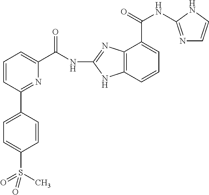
C12=C(C=CC=C1C(NC1=NC=CN1)=O)NC(NC(C1=CC=CC(C3=CC=C(S(C)(=O)=O)C=C3)=N1)=O)=N2
